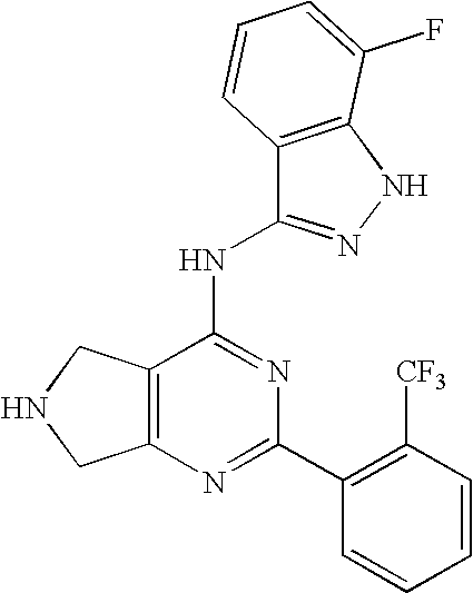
C12=C(N=C(C3=C([CF3])C=CC=C3)N=C1NC1=NNC3=C1C=CC=C3F)CNC2
